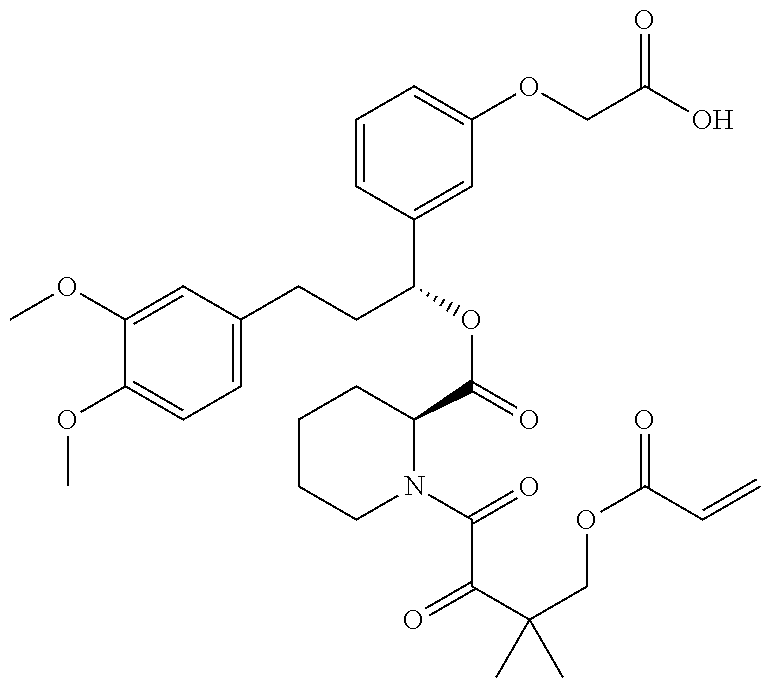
COC1=CC(CCC(OC(=O)C2CCCCN2C(=O)C(C(COC(=O)C=C)(C)C)=O)C2=CC(OCC(O)=O)=CC=C2)=CC=C1OC
